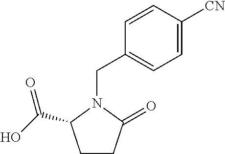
C1=CC([CN])=CC=C1CN1C(=O)CCC1C(O)=O
